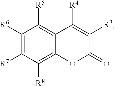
C1([R6])=C([R7])C([R8])=C2C(=C1[R5])C([R4])=C([R3])C(=O)O2
